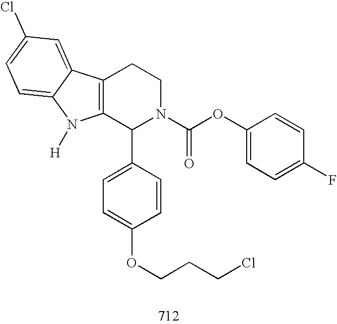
C12=C(C(C3=CC=C(OCCCCl)C=C3)N(C(OC3=CC=C(F)C=C3)=O)CC1)N([H])C1=CC=C(Cl)C=C21
